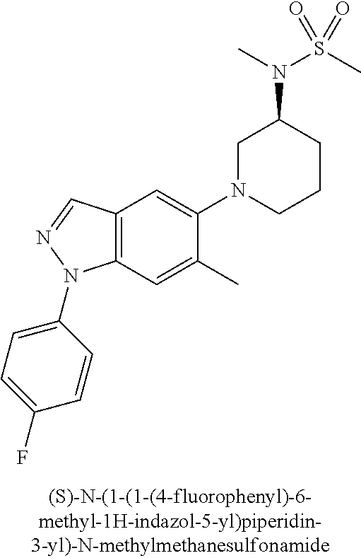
C12=C(C=C(C)C(N3CCCC(N(C)S(C)(=O)=O)C3)=C1)N(C1=CC=C(F)C=C1)N=C2
